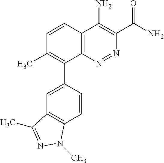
C1=CC2=C(C(C3=CC4=C(C=C3)N(C)N=C4C)=C1C)N=NC(C(N)=O)=C2N
